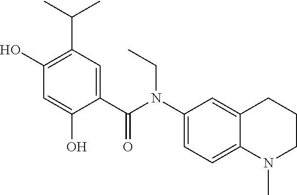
C1(O)=C(C(C)C)C=C(C(N(C2=CC=C3C(=C2)CCCN3C)CC)=O)C(O)=C1
